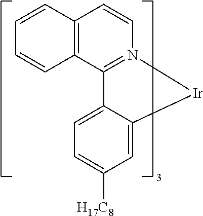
C1=CC2=C(C=C1)C1=N(C=C2)[Ir]C2=CC([H17C8])=CC=C12
